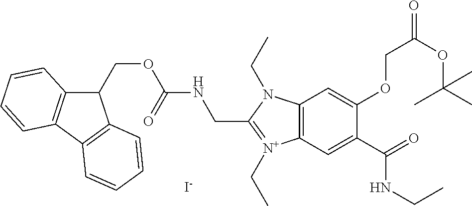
C12=C(C=C(C(=O)NCC)C(OCC(OC(C)(C)C)=O)=C1)[N+](CC)=C(CNC(OCC1C3=C(C4=C1C=CC=C4)C=CC=C3)=O)N2CC.[I-]
